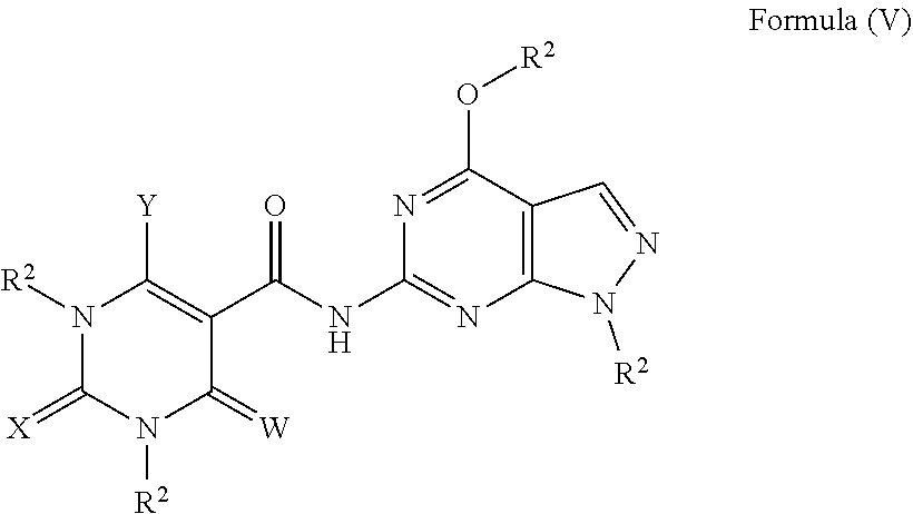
N1([R2])C(=[X])N([R2])C(=[W])C(C(NC2=NC3=C(C(O[R2])=N2)C=NN3[R2])=O)=C1[Y]
